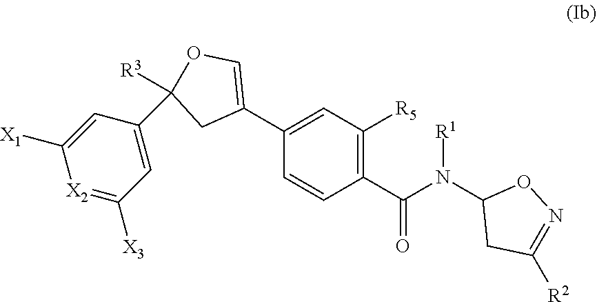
C1=C(C2=COC([R3])(C3=CC([X3])=[X2]C([X1])=C3)C2)C=CC(C(N(C2CC([R2])=NO2)[R1])=O)=C1[R5]
